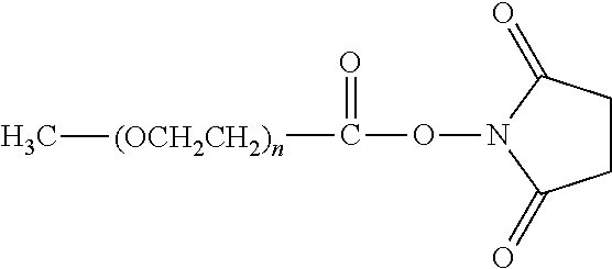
C(ON1C(=O)CCC1=O)(=O)[(OCH2CH2)n]C
